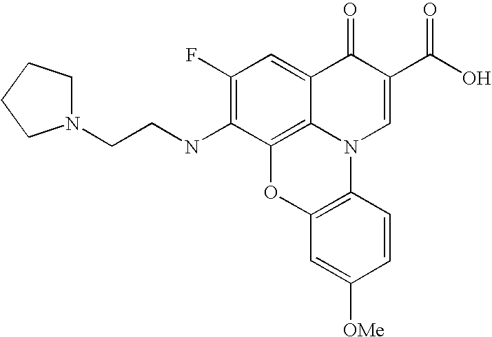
C1(F)=C(NCCN2CCCC2)C2=C3C(=C1)C(=O)C(C(O)=O)=CN3C1=C(O2)C=C([OMe])C=C1
